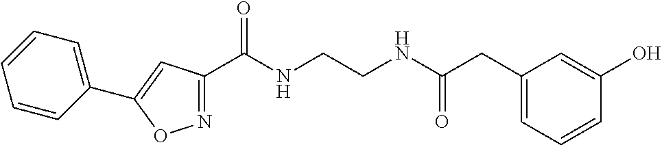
C1(C(NCCNC(CC2=CC=CC(O)=C2)=O)=O)=NOC(C2=CC=CC=C2)=C1
